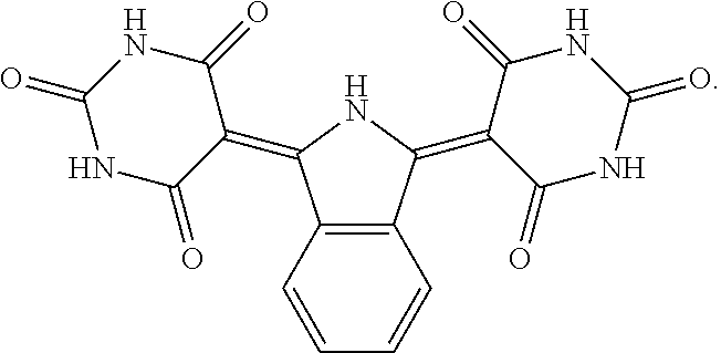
C12=C(C=CC=C1)C(=C1C(=O)NC(=O)NC1=O)NC2=C1C(=O)NC(=O)NC1=O
